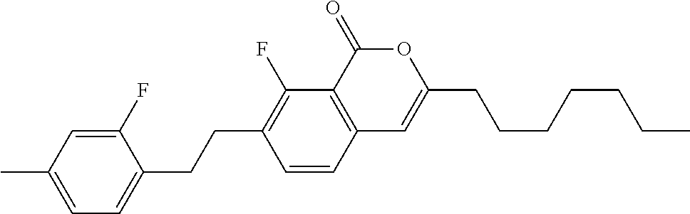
C12=C(C(=O)OC(CCCCCCC)=C1)C(F)=C(CCC1=CC=C(C)C=C1F)C=C2
